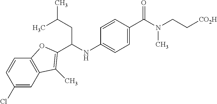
C1(Cl)=CC2=C(C=C1)OC(C(NC1=CC=C(C(N(CC[CO2H])C)=O)C=C1)CC(C)C)=C2C
